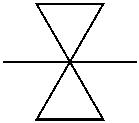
CC12(C)(CC1)CC2
